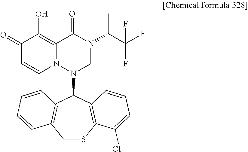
C1(=O)C=CN2C(=C1O)C(=O)N(C(C(F)(F)F)C)CN2C1C2=C(CSC3=C1C=CC=C3Cl)C=CC=C2
